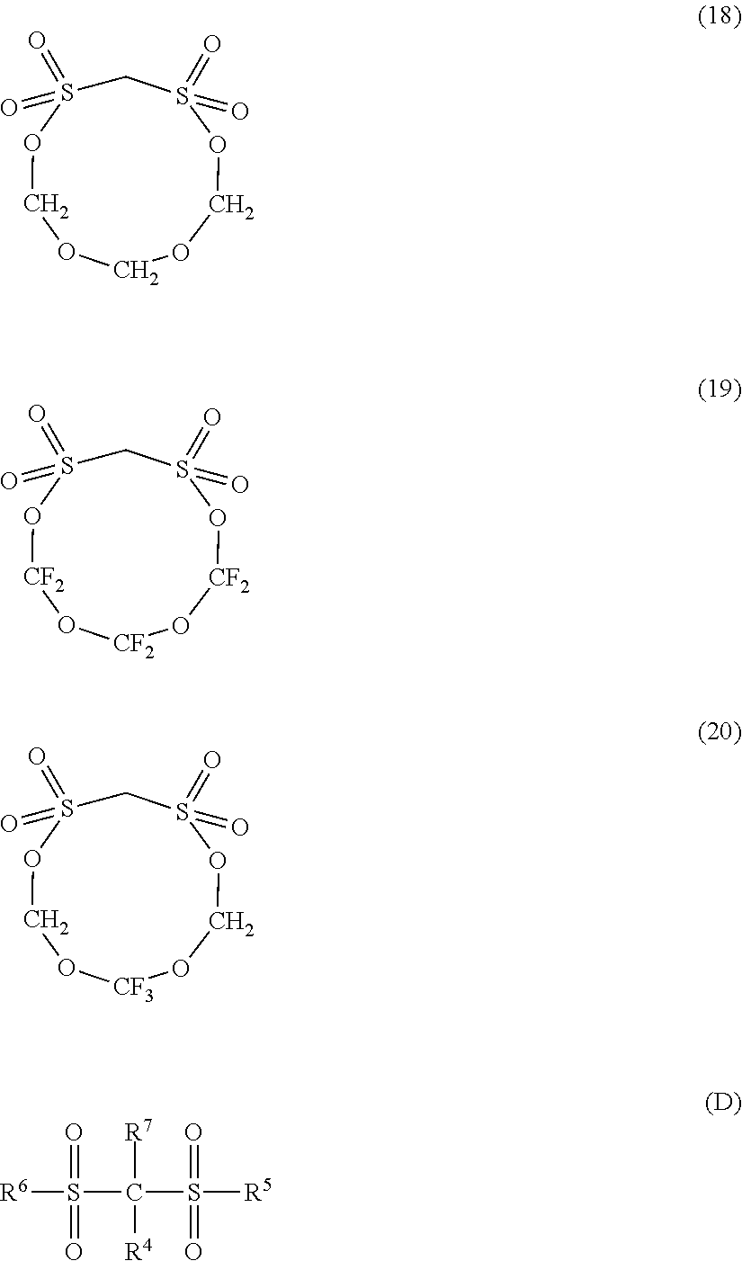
C1OS(=O)(=O)CS(=O)(=O)OCOCO1.[CF2]1OS(=O)(=O)CS(=O)(=O)O[CF2]O[CF2]O1.C1OS(=O)(=O)CS(=O)(=O)OCO[CF3]O1.[R6]S(C(S([R5])(=O)=O)([R7])[R4])(=O)=O
